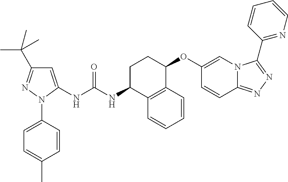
C1=C(NC(NC2C3=C(C(OC4=CN5C(=NN=C5C5=NC=CC=C5)C=C4)CC2)C=CC=C3)=O)N(C2=CC=C(C)C=C2)N=C1C(C)(C)C
